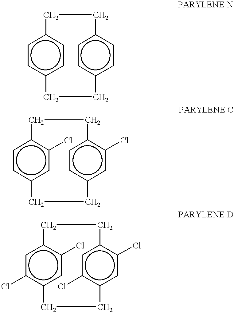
C1c2ccc(cc2)CCc2ccc(cc2)C1.C1c2ccc(cc2Cl)CCc2ccc(c(Cl)c2)C1.C1c2cc(Cl)c(cc2Cl)CCc2c(Cl)cc(c(Cl)c2)C1
